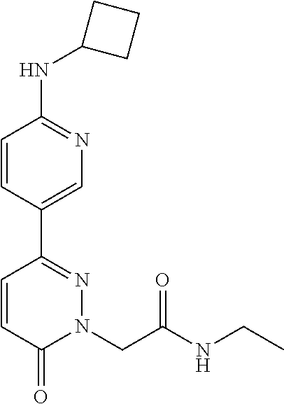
C1=CC(C2=NN(CC(NCC)=O)C(=O)C=C2)=CN=C1NC1CCC1
